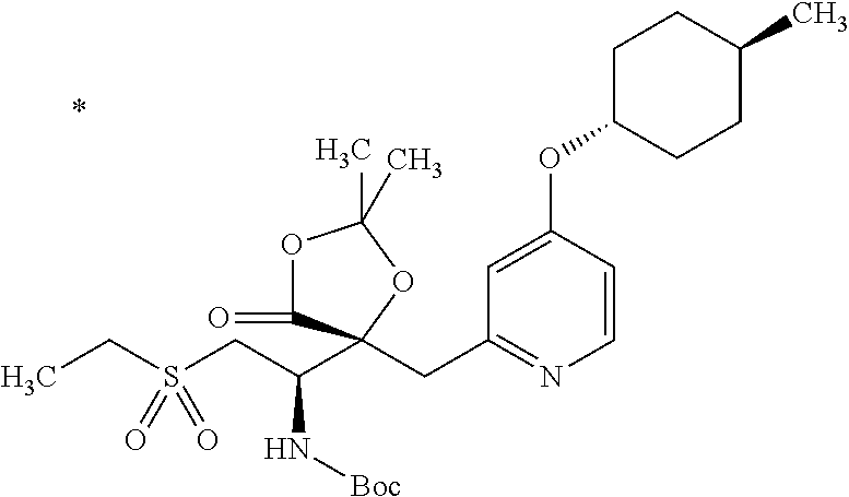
O1C(=O)C(CC2=NC=CC(OC3CCC(C)CC3)=C2)(C(CS(CC)(=O)=O)N[Boc])OC1(C)C
